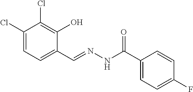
C1(Cl)=CC=C(C=NNC(C2=CC=C(F)C=C2)=O)C(O)=C1Cl
